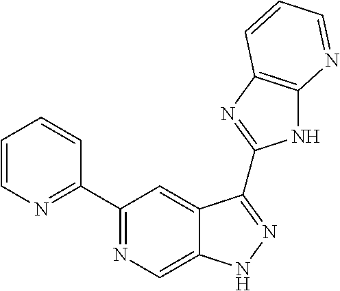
C1(C2=NC=C3C(=C2)C(C2=NC4=C(N2)N=CC=C4)=NN3)=NC=CC=C1
